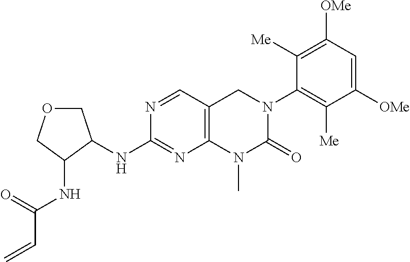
N(C1=NC2=C(C=N1)CN(C1=C([Me])C([OMe])=CC([OMe])=C1[Me])C(=O)N2C)C1C(NC(C=C)=O)COC1
